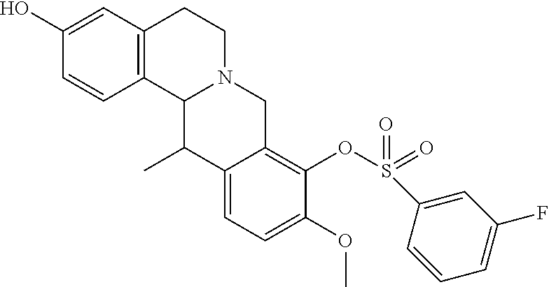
C1=CC2=C(C=C1O)CCN1C2C(C)C2=CC=C(OC)C(OS(=O)(=O)C3=CC(F)=CC=C3)=C2C1
